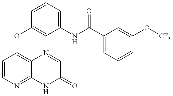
C1=CN=C2C(=C1OC1=CC(NC(C3=CC=CC(O[CF3])=C3)=O)=CC=C1)N=CC(=O)N2
